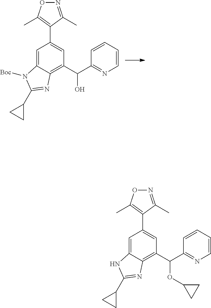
C1=C2C(=C(C(C3=NC=CC=C3)O)C=C1C1=C(C)ON=C1C)N=C(C1CC1)N2[Boc].C1=C2C(=C(C(C3=NC=CC=C3)OC3CC3)C=C1C1=C(C)ON=C1C)N=C(C1CC1)N2
